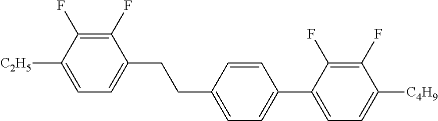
C1(F)=C(F)C([C2H5])=CC=C1CCC1=CC=C(C2=CC=C([C4H9])C(F)=C2F)C=C1
